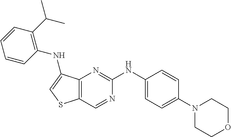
C1(N2CCOCC2)=CC=C(NC2=NC3=C(C=N2)SC=C3NC2=C(C(C)C)C=CC=C2)C=C1
